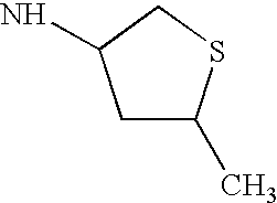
C1C(C)SCC1N
